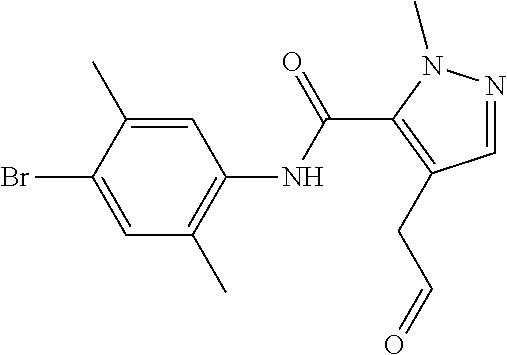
C1=NN(C)C(C(NC2=C(C)C=C(Br)C(C)=C2)=O)=C1CC=O
